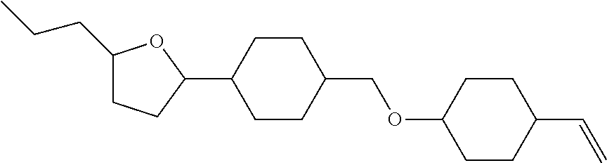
C1(CCC)CCC(C2CCC(COC3CCC(C=C)CC3)CC2)O1
